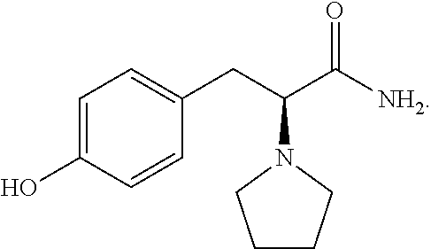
C1=C(O)C=CC(CC(C([NH2])=O)N2CCCC2)=C1
